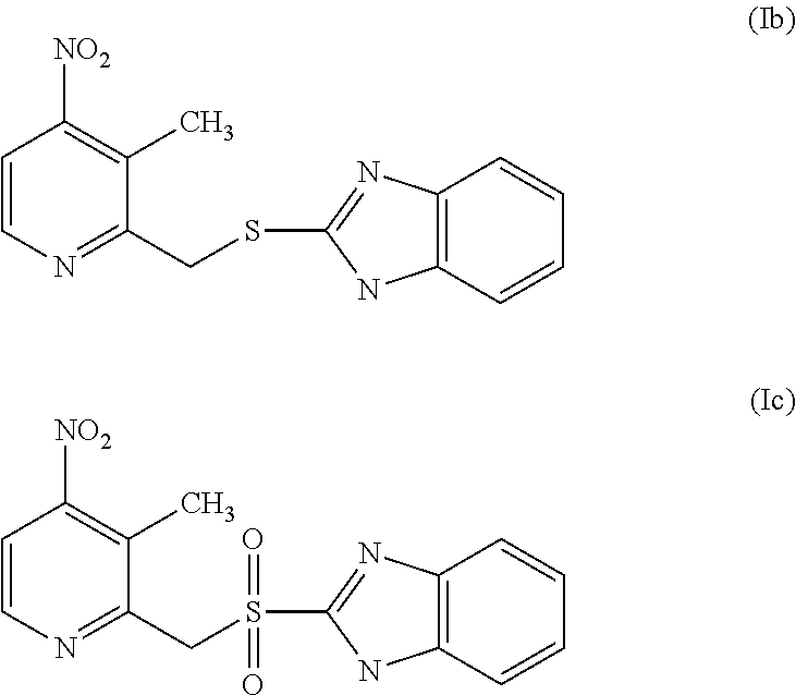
C1=CN=C(CSC2=NC3=C(N2)C=CC=C3)C(C)=C1[NO2].C1=CN=C(CS(C2=NC3=C(N2)C=CC=C3)(=O)=O)C(C)=C1[NO2]
